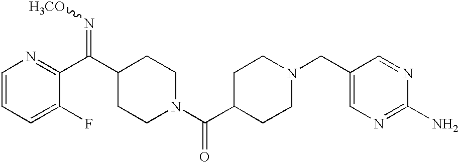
C1=CC=C(F)C(C(C2CCN(C(C3CCN(CC4=CN=C(N)N=C4)CC3)=O)CC2)=N[H3CO])=N1
